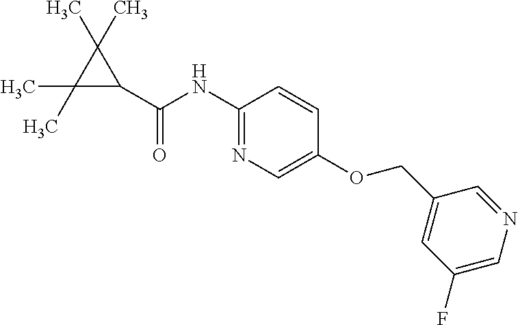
C1(C)(C)C(C(=O)NC2=NC=C(OCC3=CC(F)=CN=C3)C=C2)C1(C)C
